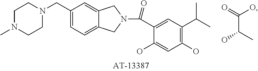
C1(CN2CCN(C)CC2)=CC=C2C(=C1)CN(C(=O)C1=CC(C(C)C)=C(O)C=C1O)C2.O=C(C(O)C)O
